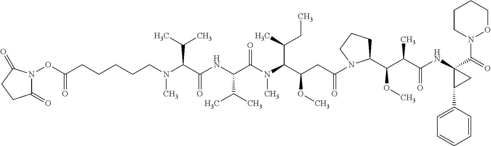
O(C(CCCCCN(C(C(=O)NC(C(N(C(C(CC(=O)N1C(C(C(C(NC2(C(=O)N3OCCCC3)C(C3=CC=CC=C3)C2)=O)C)OC)CCC1)OC)C(C)CC)C)=O)C(C)C)C(C)C)C)=O)N1C(=O)CCC1=O
